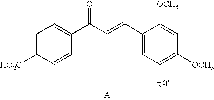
C1=C([HO2C])C=CC(C(C=CC2=CC([R5b])=C([OCH3])C=C2[OCH3])=O)=C1.[A]
